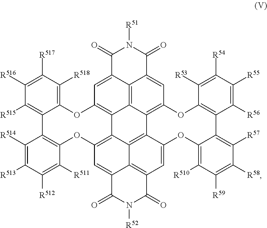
C1(=O)C2=CC3=C4C5=C2C(=CC2=C5C5=C6C4=C(C=C4C6=C(C=C5OC5=C([R510])C([R59])=C([R58])C([R57])=C5C5=C(O2)C([R53])=C([R54])C([R55])=C5[R56])C(=O)N([R52])C4=O)OC2=C(C([R514])=C([R513])C([R512])=C2[R511])C2=C([R515])C([R516])=C([R517])C([R518])=C2O3)C(=O)N1[R51]
